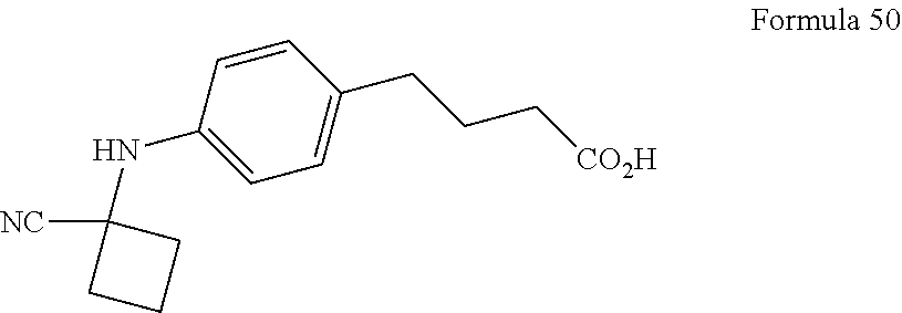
C1=CC(NC2([NC])CCC2)=CC=C1CCC[CO2H]
